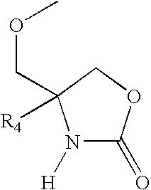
N1([H])C(=O)OCC1([R4])COC
